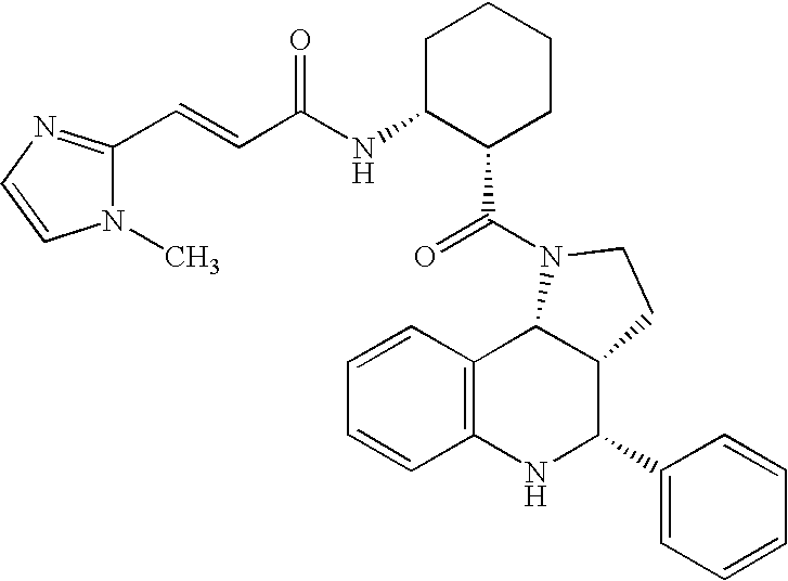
C12=C(NC(C3=CC=CC=C3)C3C1N(C(=O)C1CCCCC1NC(C=CC1=NC=CN1C)=O)CC3)C=CC=C2
